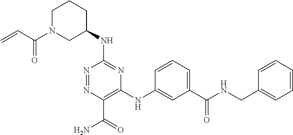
C1(NC2CCCN(C(=O)C=C)C2)=NC(NC2=CC(C(NCC3=CC=CC=C3)=O)=CC=C2)=C(C(=O)N)N=N1
